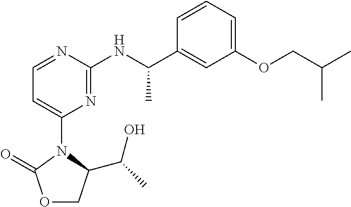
C1(OCC(C)C)=CC=CC(C(NC2=NC(N3C(C(C)O)COC3=O)=CC=N2)C)=C1
